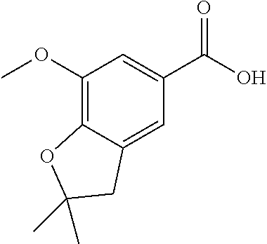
C1(OC)=C2C(=CC(C(=O)O)=C1)CC(C)(C)O2
